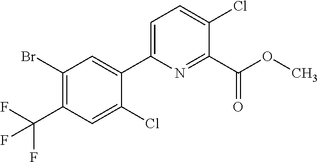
O(C)C(C1=NC(C2=CC(Br)=C(C(F)(F)F)C=C2Cl)=CC=C1Cl)=O
